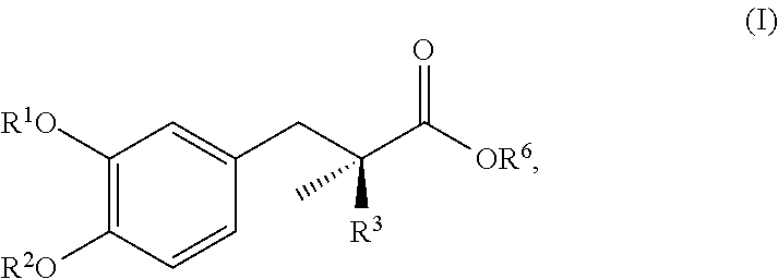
C1([R1O])=C([R2O])C=CC(CC(C([OR6])=O)(C)[R3])=C1
